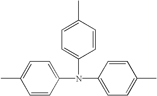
C1=CC(N(C2=CC=C(C)C=C2)C2=CC=C(C)C=C2)=CC=C1C
